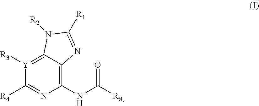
C1(NC([R8])=O)=C2C(=[Y]([R3])C([R4])=N1)N([R2])C([R1])=N2
